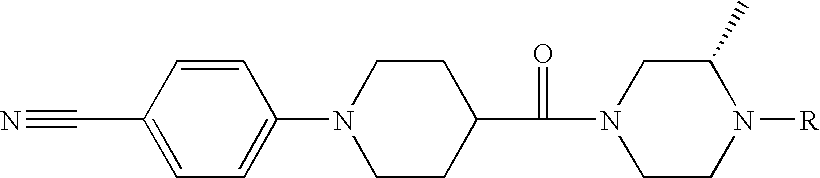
C1=CC(C#N)=CC=C1N1CCC(C(=O)N2CCN([R])C(C)C2)CC1
